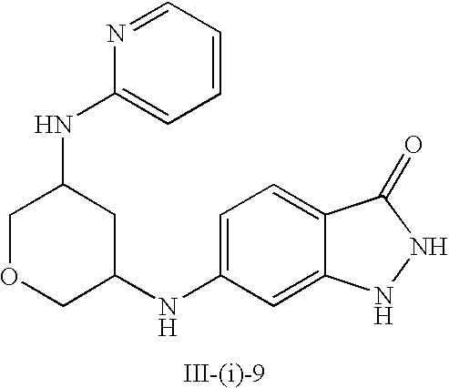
C1=C(NC2CC(NC3=CC=CC=N3)COC2)C=C2C(=C1)C(=O)NN2
